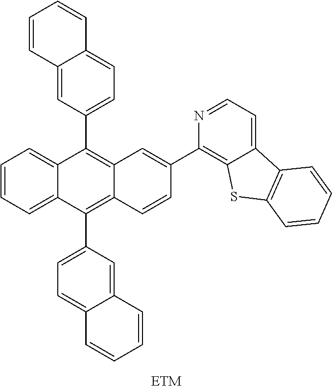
C1=CC=C2C(=C1)C(C1=CC=C3C(=C1)C=CC=C3)=C1C(=C2C2=CC=C3C(=C2)C=CC=C3)C=CC(C2=C3C(=CC=N2)C2=C(S3)C=CC=C2)=C1
